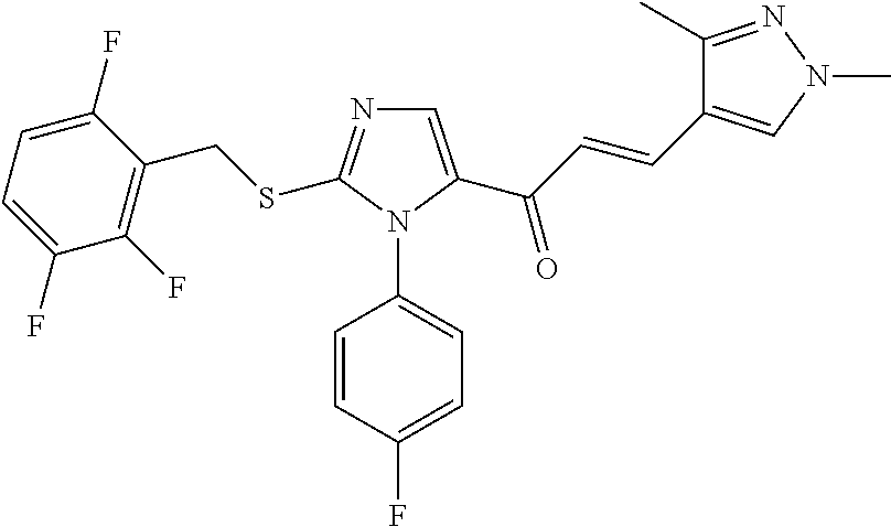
C1=C(C(C=CC2=CN(C)N=C2C)=O)N(C2=CC=C(F)C=C2)C(SCC2=C(F)C(F)=CC=C2F)=N1
